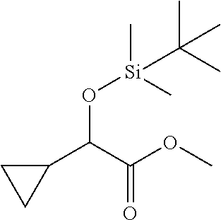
O(C(C(OC)=O)C1CC1)[Si](C)(C)C(C)(C)C
